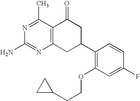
C12=C(CC(C3=C(OCCC4CC4)C=C(F)C=C3)CC1=O)N=C(N)N=C2C
